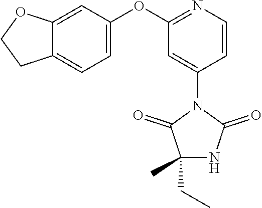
C1(OC2=CC=C3C(=C2)OCC3)=NC=CC(N2C(=O)NC(CC)(C)C2=O)=C1
